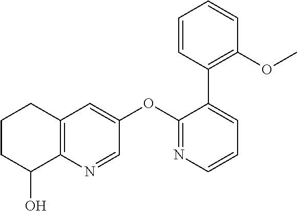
C12=C(N=CC(OC3=NC=CC=C3C3=C(OC)C=CC=C3)=C1)C(O)CCC2
